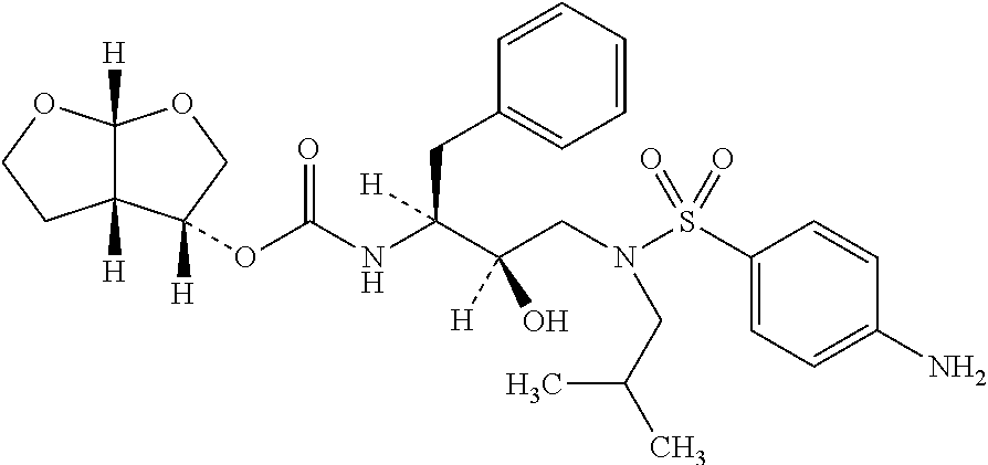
N(C(C(CN(S(C1=CC=C(N)C=C1)(=O)=O)CC(C)C)(O)[H])(CC1=CC=CC=C1)[H])C(OC1([H])COC2([H])C1([H])CCO2)=O
